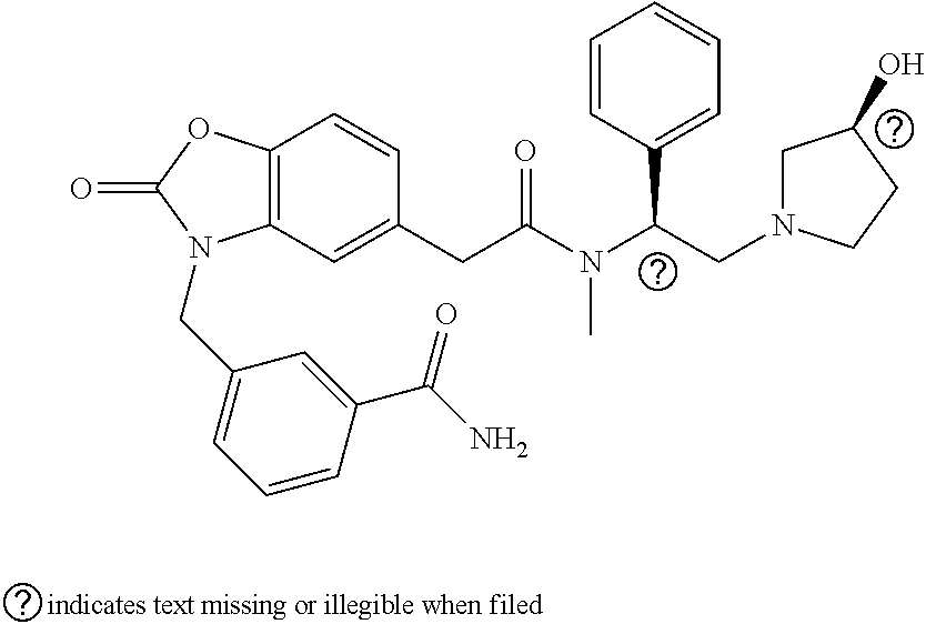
C12=C(C=C(CC(N(C(CN3CC(O)CC3)C3=CC=CC=C3)C)=O)C=C1)N(CC1=CC=CC(C(N)=O)=C1)C(=O)O2
